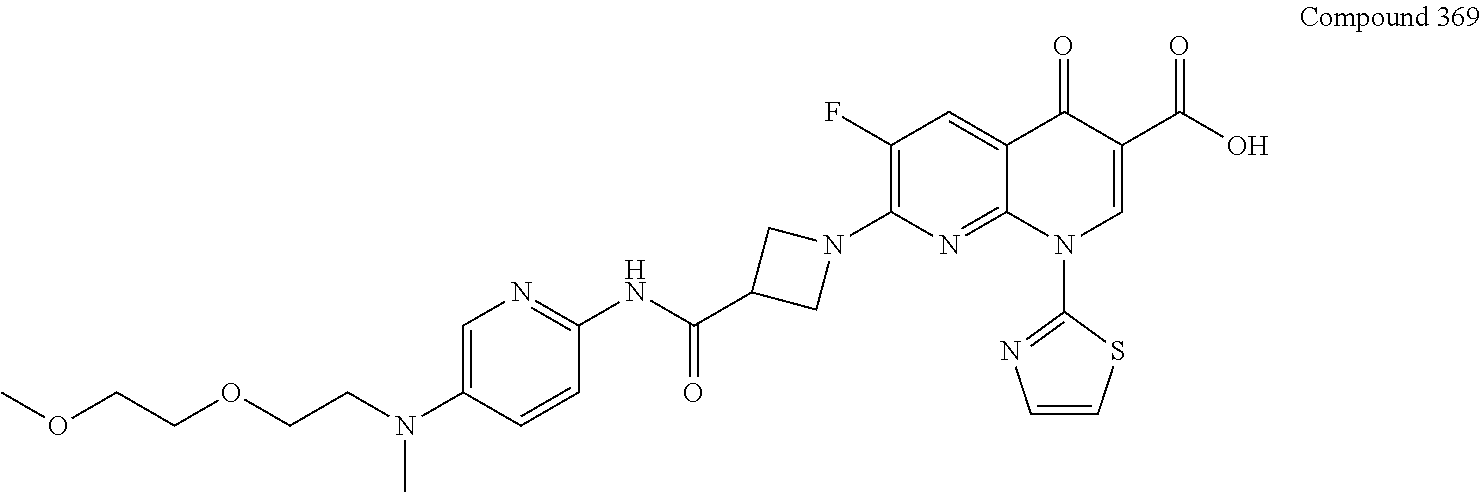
C12=CC(F)=C(N3CC(C(NC4=NC=C(N(CCOCCOC)C)C=C4)=O)C3)N=C1N(C1=NC=CS1)C=C(C(O)=O)C2=O
